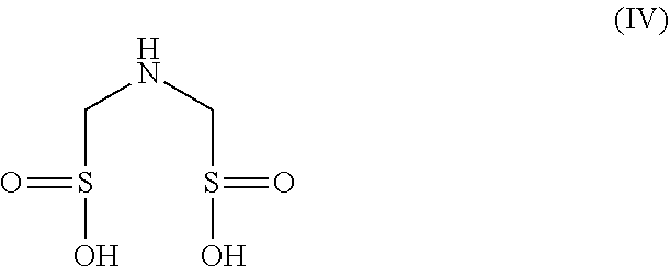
C(S(O)=O)NCS(O)=O
